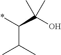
*C(C(O)(C)C)C(C)C
